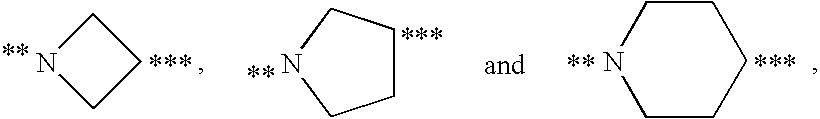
C1CCN1.C1CCCCN1.C1CCNC1
